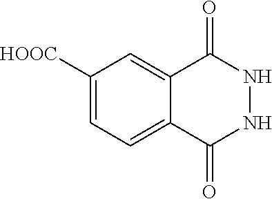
C1([HOOC])=CC=C2C(=C1)C(=O)NNC2=O
